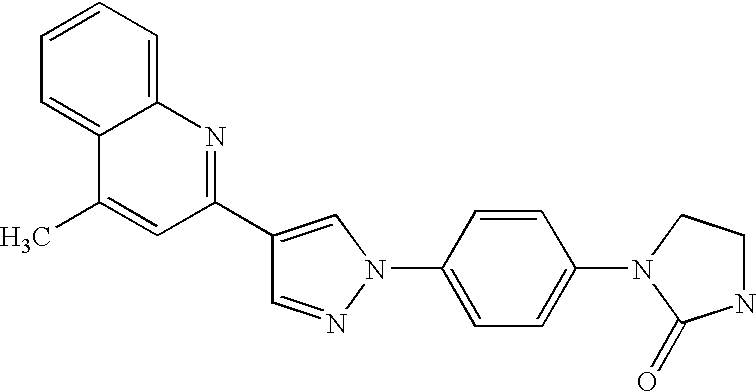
C1=NN(C2=CC=C(N3C(=O)NCC3)C=C2)C=C1C1=NC2=CC=CC=C2C(C)=C1
